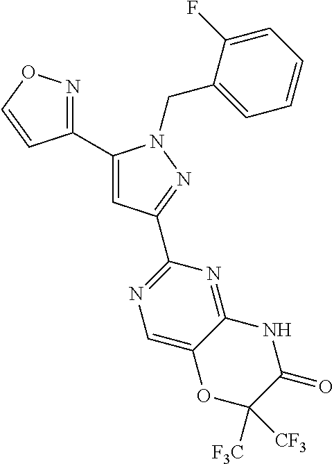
C1(C2=NOC=C2)=CC(C2=NC=C3C(=N2)NC(=O)C([F3C])([CF3])O3)=NN1CC1=CC=CC=C1F
